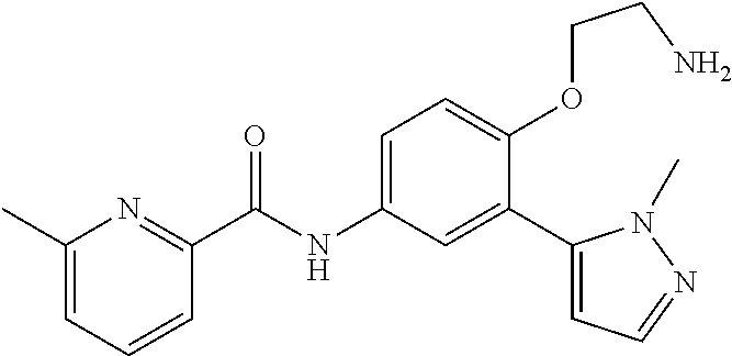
C1(C)=CC=CC(C(=O)NC2=CC=C(OCCN)C(C3=CC=NN3C)=C2)=N1
